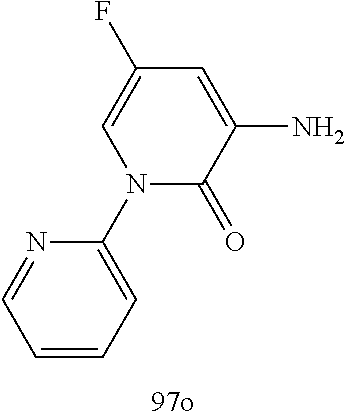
C1=CC=C(N2C(=O)C(N)=CC(F)=C2)N=C1
